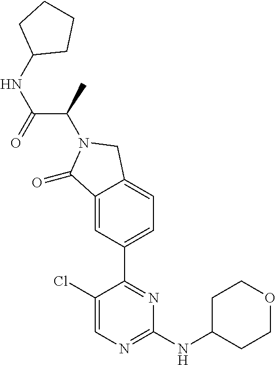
C1(=O)C2=CC(C3=NC(NC4CCOCC4)=NC=C3Cl)=CC=C2CN1C(C(NC1CCCC1)=O)C
